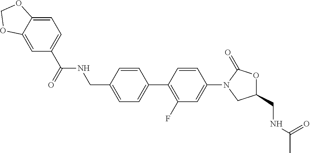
C1(CNC(C)=O)OC(=O)N(C2=CC(F)=C(C3=CC=C(CNC(C4=CC=C5C(=C4)OCO5)=O)C=C3)C=C2)C1
